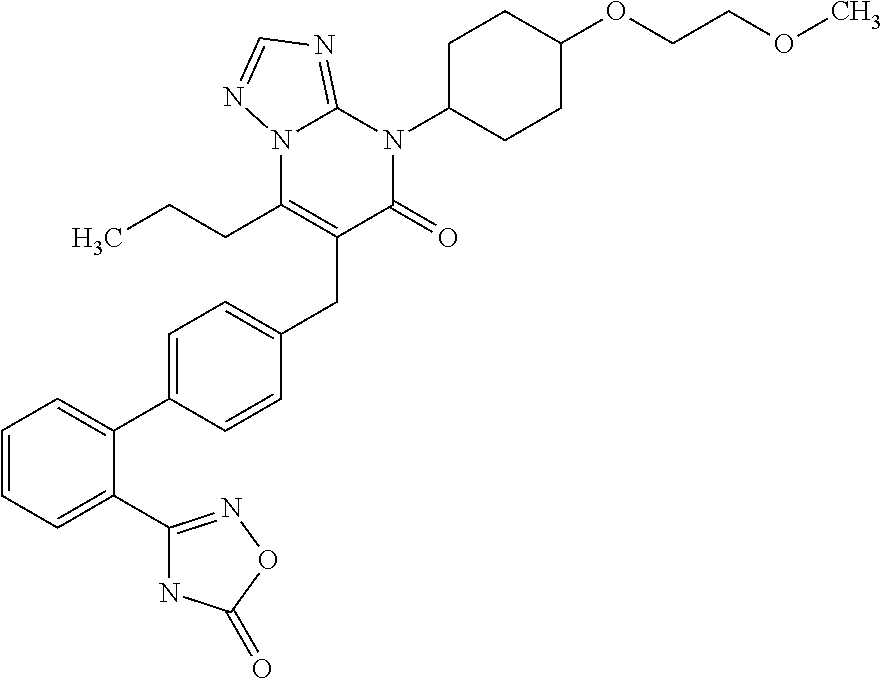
C1=CC=C(C2=NOC(=O)N2)C(C2=CC=C(CC3=C(CCC)N4C(=NC=N4)N(C4CCC(OCCOC)CC4)C3=O)C=C2)=C1
